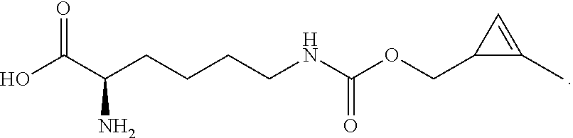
OC(C(CCCCNC(OCC1C(C)=C1)=O)N)=O
